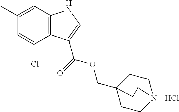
C12=C(C=C(C)C=C1Cl)NC=C2C(=O)OCC12CCN(CC1)CC2.Cl
